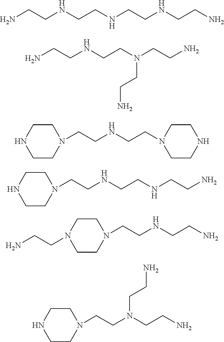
NCCNCCNCCNCCN.NCCNCCN(CCN)CCN.C(CNCCN1CCNCC1)N1CCNCC1.C(CNCCNCCN)N1CCNCC1.C(CNCCN)N1CCN(CCN)CC1.C(CN(CCN)CCN)N1CCNCC1
